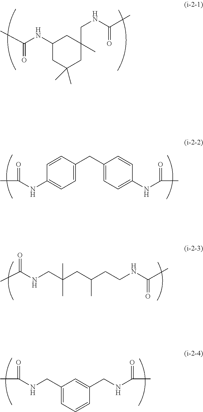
C(=O)(C)NC1CC(C)(C)CC(CNC(C)=O)(C)C1.C1=CC(CC2=CC=C(NC(=O)C)C=C2)=CC=C1NC(=O)C.CC(NCC(CC(CCNC(=O)C)C)(C)C)=O.C1(CNC(C)=O)=CC=CC(CNC(=O)C)=C1
